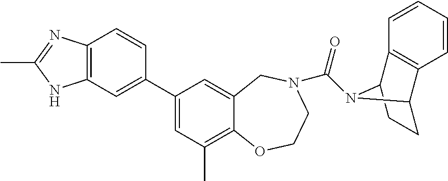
C12=C(C=C(C3=CC(C)=C4C(=C3)CN(C(=O)N3C5C6=C(C=CC=C6)C3CC5)CCO4)C=C1)NC(C)=N2
